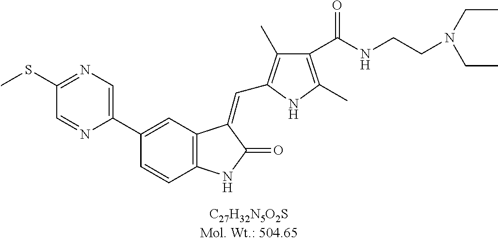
C1(C2=CC3=C(C=C2)NC(=O)C3=CC2=C(C)C(C(NCCN(CC)CC)=O)=C(C)N2)=CN=C(SC)C=N1
